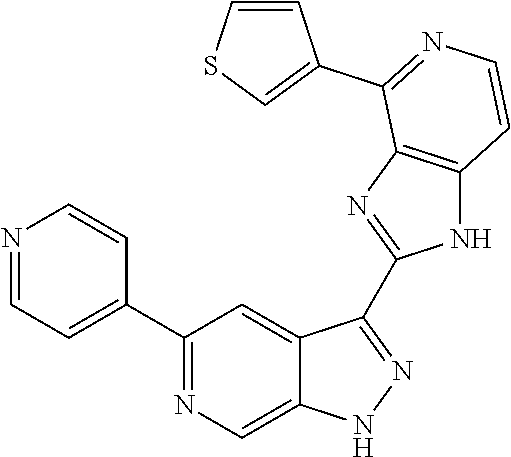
C1(C2=NC=C3C(=C2)C(C2=NC4=C(N2)C=CN=C4C2=CSC=C2)=NN3)=CC=NC=C1
